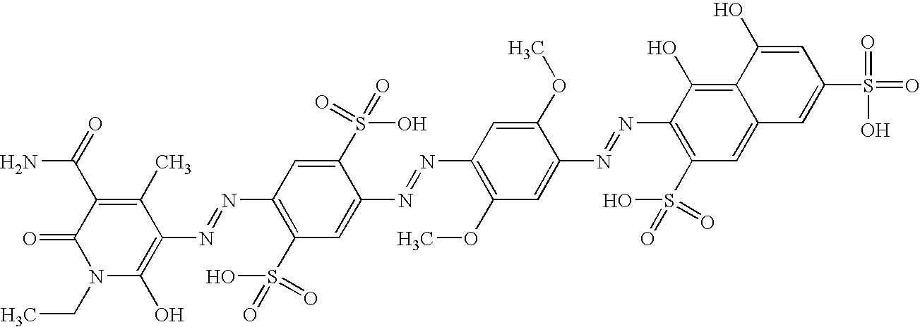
C1(N=NC2=C(O)N(CC)C(=O)C(C(=O)N)=C2C)=C(S(=O)(=O)O)C=C(N=NC2=C(OC)C=C(N=NC3=C(S(=O)(=O)O)C=C4C(=C3O)C(O)=CC(S(=O)(O)=O)=C4)C(OC)=C2)C(S(=O)(=O)O)=C1
